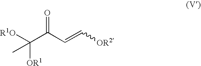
CC(C(C=C[OR2])=O)([R1O])[OR1]
